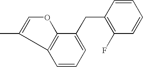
C1=CC=CC(CC2=CC=CC3=C2OC=C3C)=C1F
